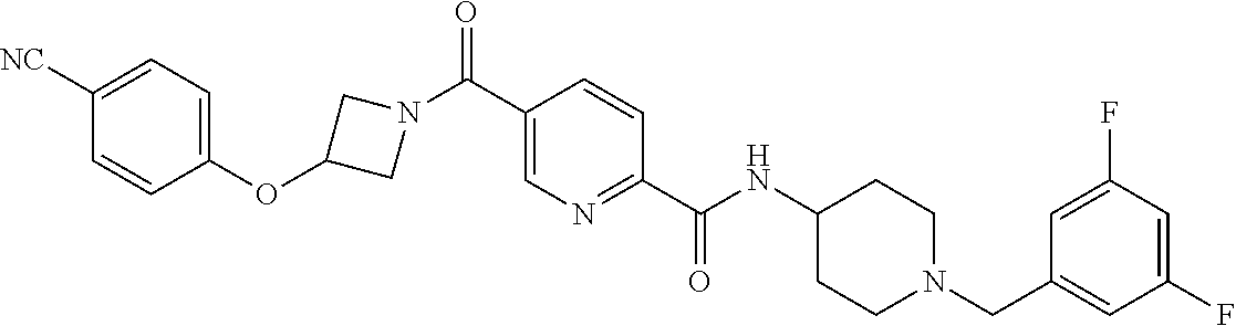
N(C(C1=NC=C(C(=O)N2CC(OC3=CC=C([CN])C=C3)C2)C=C1)=O)C1CCN(CC2=CC(F)=CC(F)=C2)CC1
